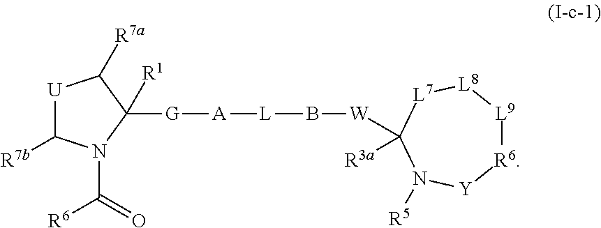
[R6]1[L9][L8][L7]C([W]B[L][A][G]C2([R1])C([R7a])[U]C([R7b])N2C(=O)[R6])([R3a])N([R5])[Y]1
